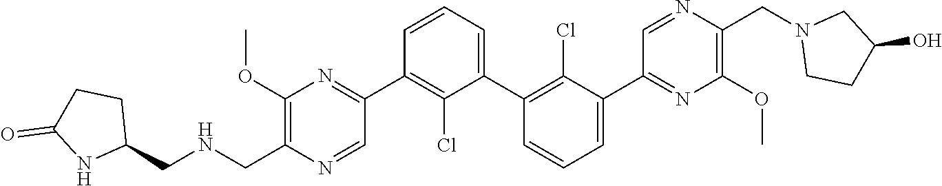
C1(OC)=C(C[HN]CC2CCC(=O)N2)N=CC(C2=C(Cl)C(C3=C(Cl)C(C4=NC(OC)=C(CN5CCC(O)C5)N=C4)=CC=C3)=CC=C2)=N1
